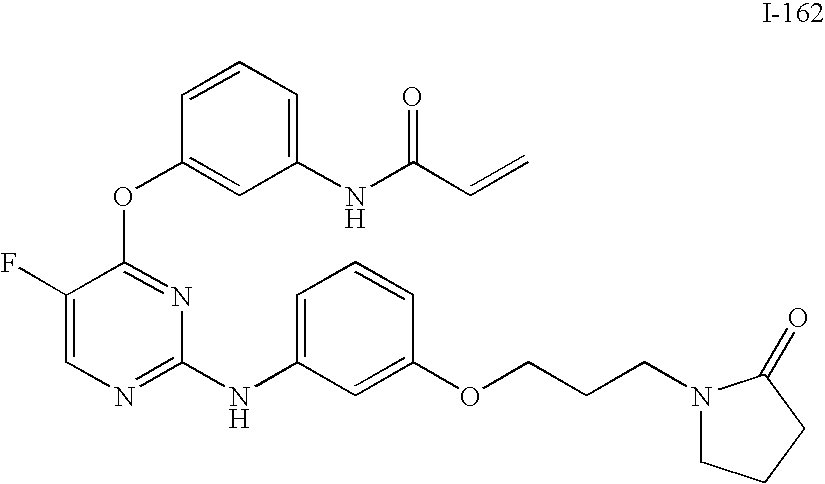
C1(NC(C=C)=O)=CC=CC(OC2=NC(NC3=CC=CC(OCCCN4CCCC4=O)=C3)=NC=C2F)=C1
